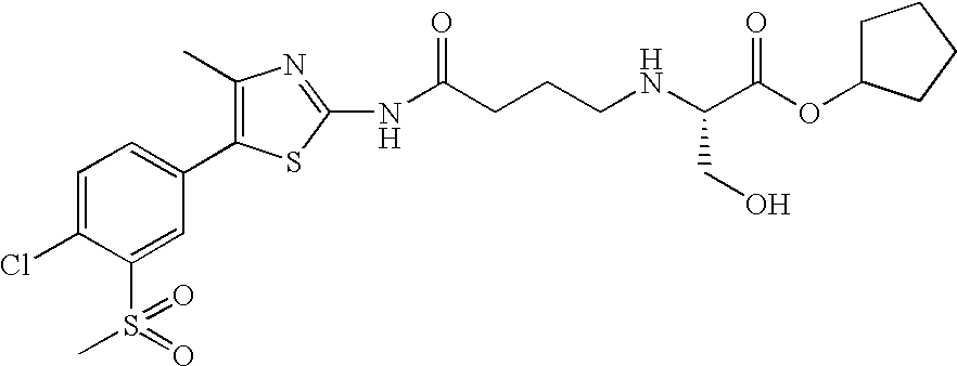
C1=C(Cl)C(S(=O)(C)=O)=CC(C2=C(C)N=C(NC(=O)CCCNC(C(OC3CCCC3)=O)CO)S2)=C1
